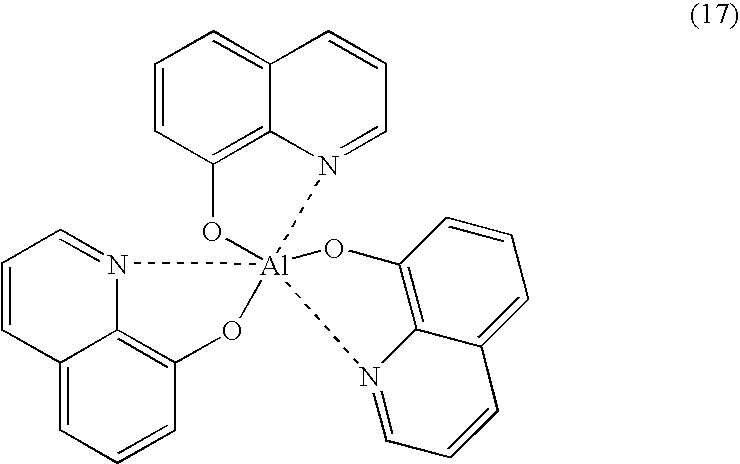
C1=CC2=C3C(=C1)C=CC=N3[Al]13(O2)(N2=CC=CC4=CC=CC(=C42)O1)N1=CC=CC2=CC=CC(=C21)O3
